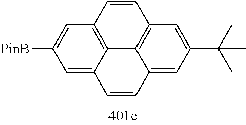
C1=C2C3=C(C=C1[PinB])C=CC1=C3C(=CC(C(C)(C)C)=C1)C=C2
